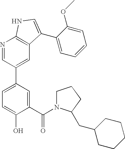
N1=CC(C2=CC=C(O)C(C(N3C(CC4CCCCC4)CCC3)=O)=C2)=CC2=C1NC=C2C1=CC=CC=C1OC
